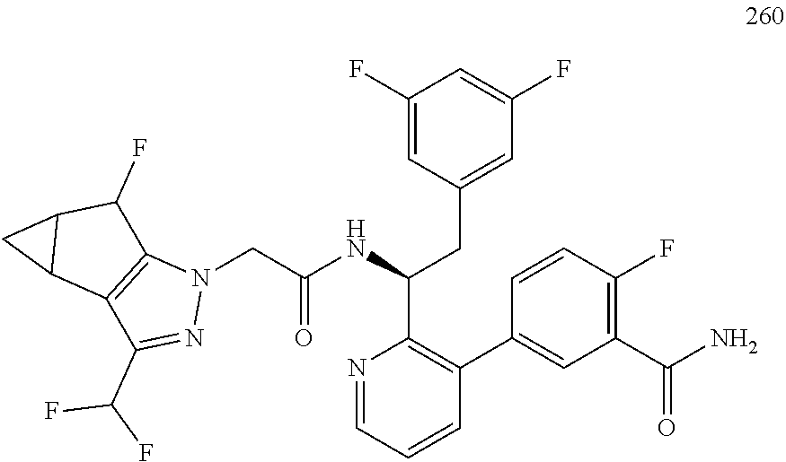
N1=CC=CC(C2=CC(C(N)=O)=C(F)C=C2)=C1C(NC(CN1C2=C(C(C(F)F)=N1)C1C(C2F)C1)=O)CC1=CC(F)=CC(F)=C1
